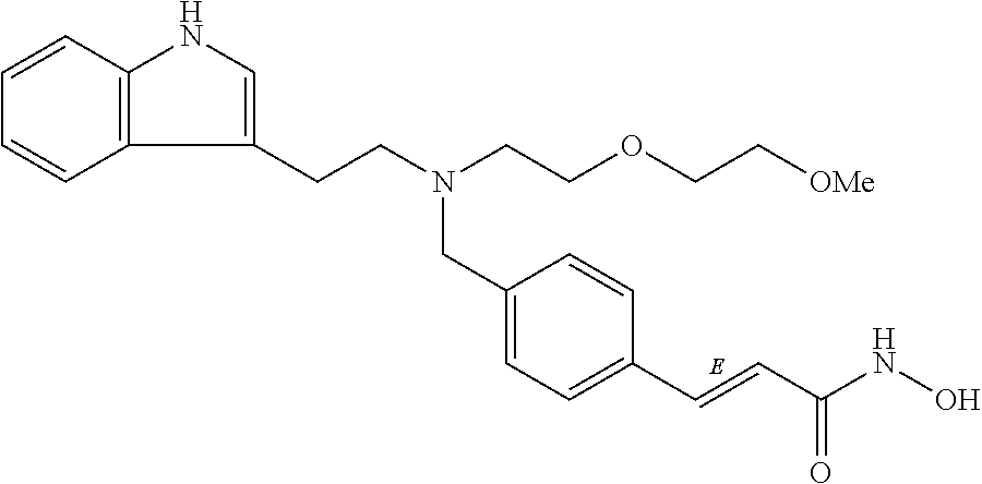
C12=C(C=CC=C1)NC=C2CCN(CCOCC[OMe])CC1=CC=C(C=CC(NO)=O)C=C1
